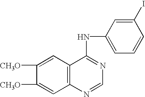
C1([CH3O])=CC2=C(C=C1[CH3O])C(NC1=CC=CC(I)=C1)=NC=N2
